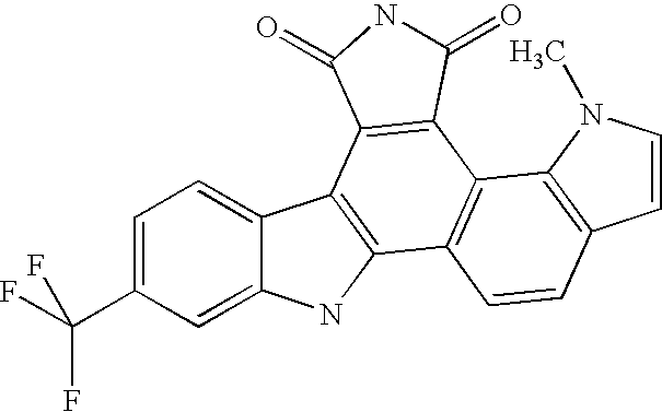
C1=C(C(F)(F)F)C=C2C(=C1)C1=C(N2)C2=C(C3=C1C(=O)NC3=O)C1=C(C=C2)C=CN1C
